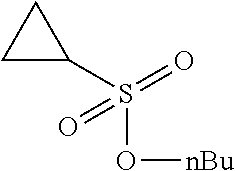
C1(S(=O)(O[nBu])=O)CC1
